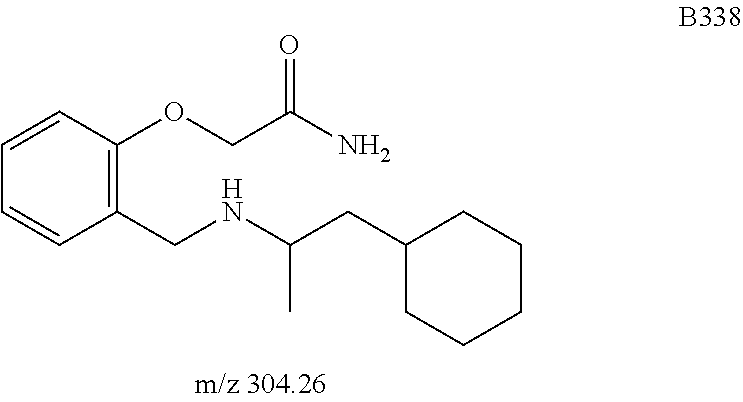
C1=CC(OCC(N)=O)=C(CNC(CC2CCCCC2)C)C=C1
